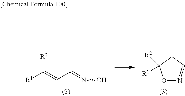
O1N=CCC1([R2])[R1].[R1]C(=CC=NO)[R2]
